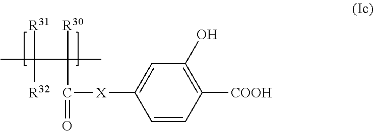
[R31]C(C([R30])(C)C([X]C1=CC(O)=C([COOH])C=C1)=O)([R32])C
